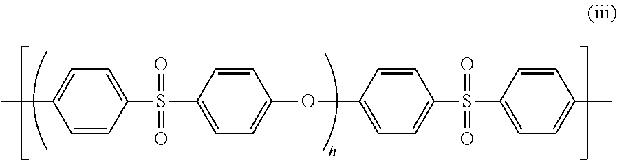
CC1=CC=C(S(C2=CC=C(OC3=CC=C(S(C4=CC=C(C)C=C4)(=O)=O)C=C3)C=C2)(=O)=O)C=C1
